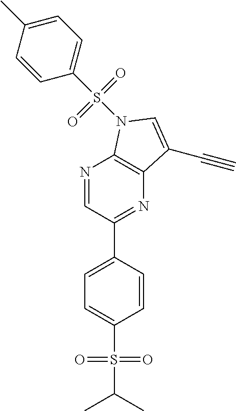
N1=CC(C2=CC=C(S(=O)(=O)C(C)C)C=C2)=NC2=C1N(S(=O)(=O)C1=CC=C(C)C=C1)C=C2C#C
